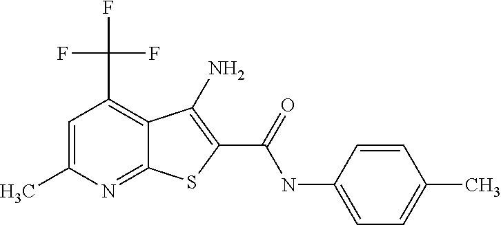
C12=NC(C)=CC(C(F)(F)F)=C1C(N)=C(C(=O)NC1=CC=C(C)C=C1)S2
